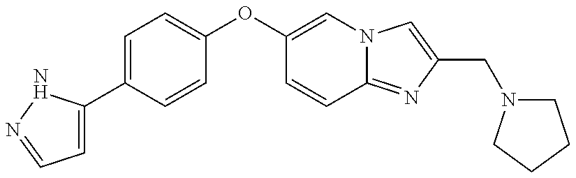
C1=C(C2=CC=C(OC3=CN4C(=NC(CN5CCCC5)=C4)C=C3)C=C2)NN=C1
